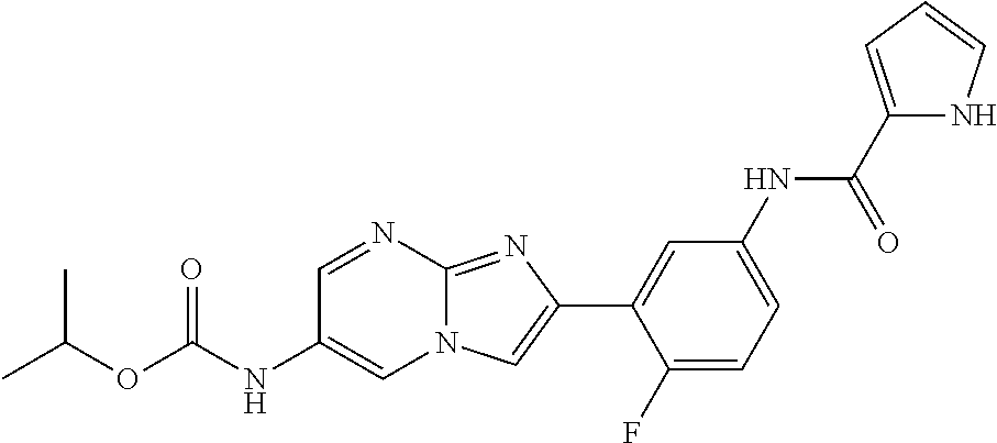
C1=NC2=NC(C3=CC(NC(C4=CC=CN4)=O)=CC=C3F)=CN2C=C1NC(OC(C)C)=O
